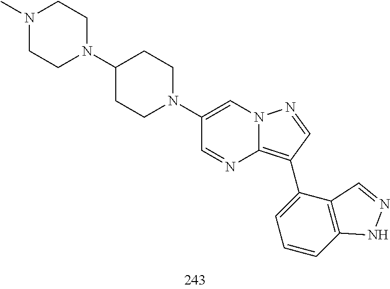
C1(C2=C3N=CC(N4CCC(N5CCN(C)CC5)CC4)=CN3N=C2)=CC=CC2=C1C=NN2
